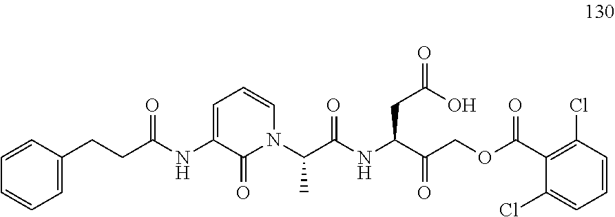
C1=CC=C(CCC(NC2=CC=CN(C(C(NC(C(COC(=O)C3=C(Cl)C=CC=C3Cl)=O)CC(=O)O)=O)C)C2=O)=O)C=C1
